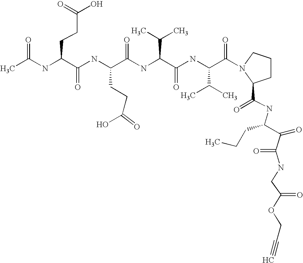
CC(NC(C(NC(C(NC(C(C)C)C(=O)NC(C(C)C)C(=O)N1CCCC1C(=O)NC(C(=O)C(NCC(OCC#C)=O)=O)CCC)=O)CCC(O)=O)=O)CCC(O)=O)=O
